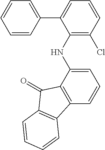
C1=CC(C2=CC=CC(Cl)=C2NC2=CC=CC3=C2C(=O)C2=C3C=CC=C2)=CC=C1
